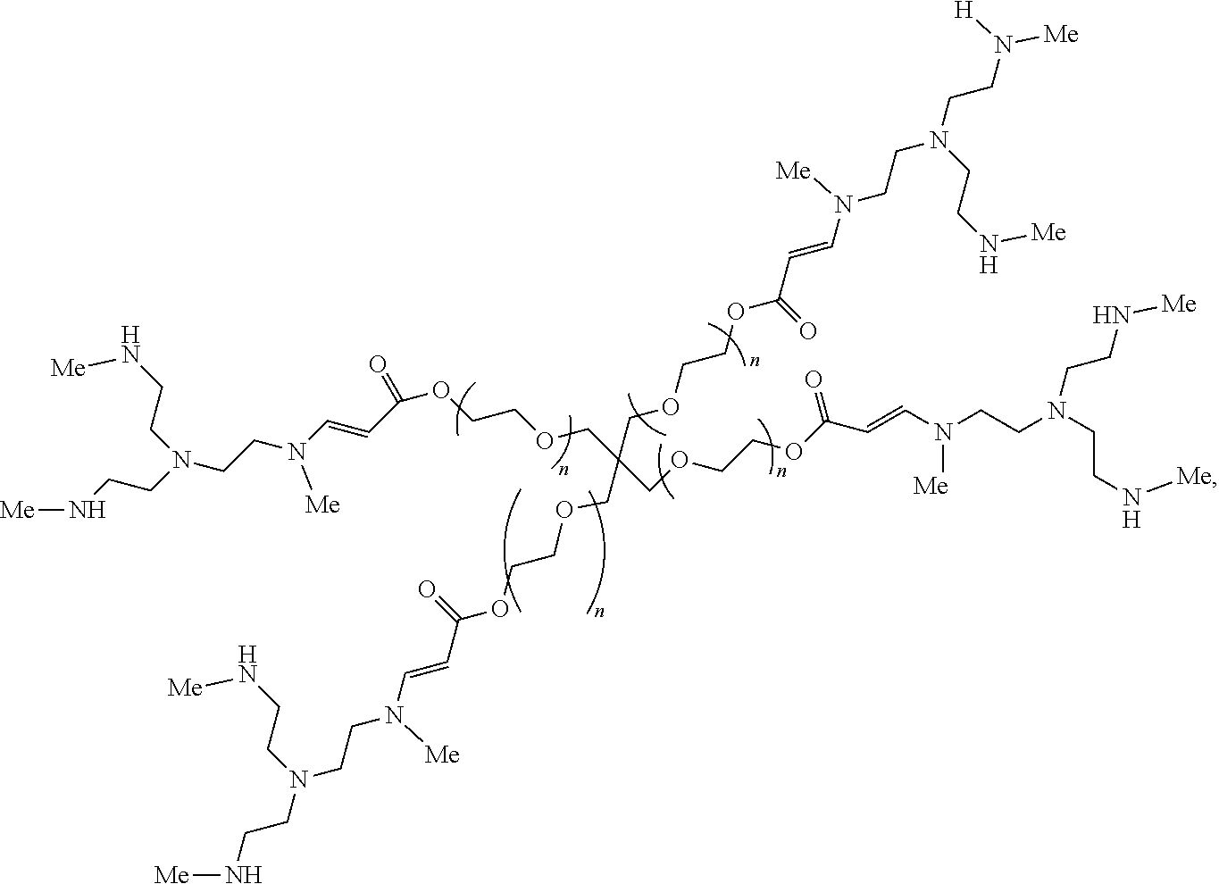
O(CC(COCCOC(C=CN(CCN(CCN[Me])CCN[Me])[Me])=O)(COCCOC(C=CN(CCN(CCN[Me])CCN[Me])[Me])=O)COCCOC(=O)C=CN(CCN(CCN[Me])CCN[Me])[Me])CCOC(=O)C=CN(CCN(CCN([Me])[H])CCN[Me])[Me]
